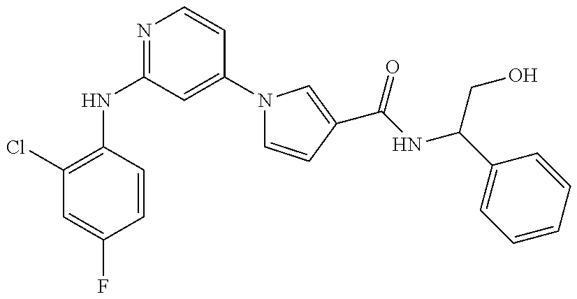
C1(Cl)=C(NC2=NC=CC(N3C=CC(C(NC(C4=CC=CC=C4)CO)=O)=C3)=C2)C=CC(F)=C1
